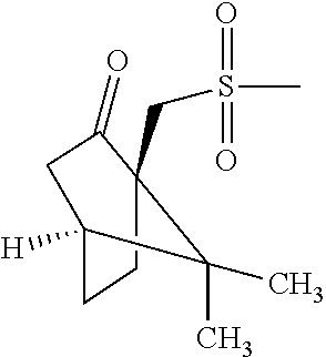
C1C2([H])CC(=O)C(CS(=O)(=O)C)(C1)C2(C)C
